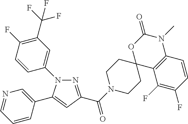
N1=C(C(=O)N2CCC3(CC2)C2=C(N(C)C(=O)O3)C=CC(F)=C2F)C=C(C2=CN=CC=C2)N1C1=CC(C(F)(F)F)=C(F)C=C1
